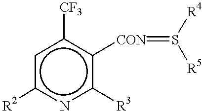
c1c([CF3])c([CON]=S([R4])[R5])c([R3])nc1[R2]
